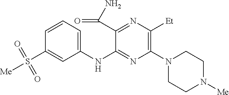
C1(NC2=NC(N3CCN([Me])CC3)=C([Et])N=C2C(N)=O)=CC=CC(S([Me])(=O)=O)=C1
